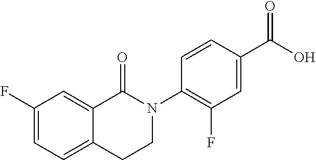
C1(F)=CC=C2C(=C1)C(=O)N(C1=C(F)C=C(C(O)=O)C=C1)CC2
